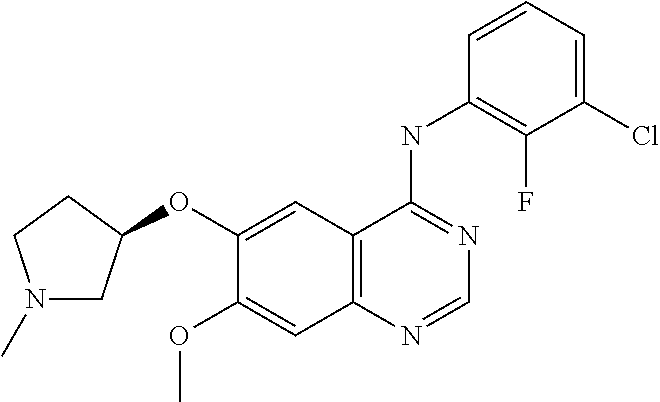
O(C1=CC2=C(C=C1OC)N=CN=C2NC1=C(F)C(Cl)=CC=C1)C1CN(C)CC1
